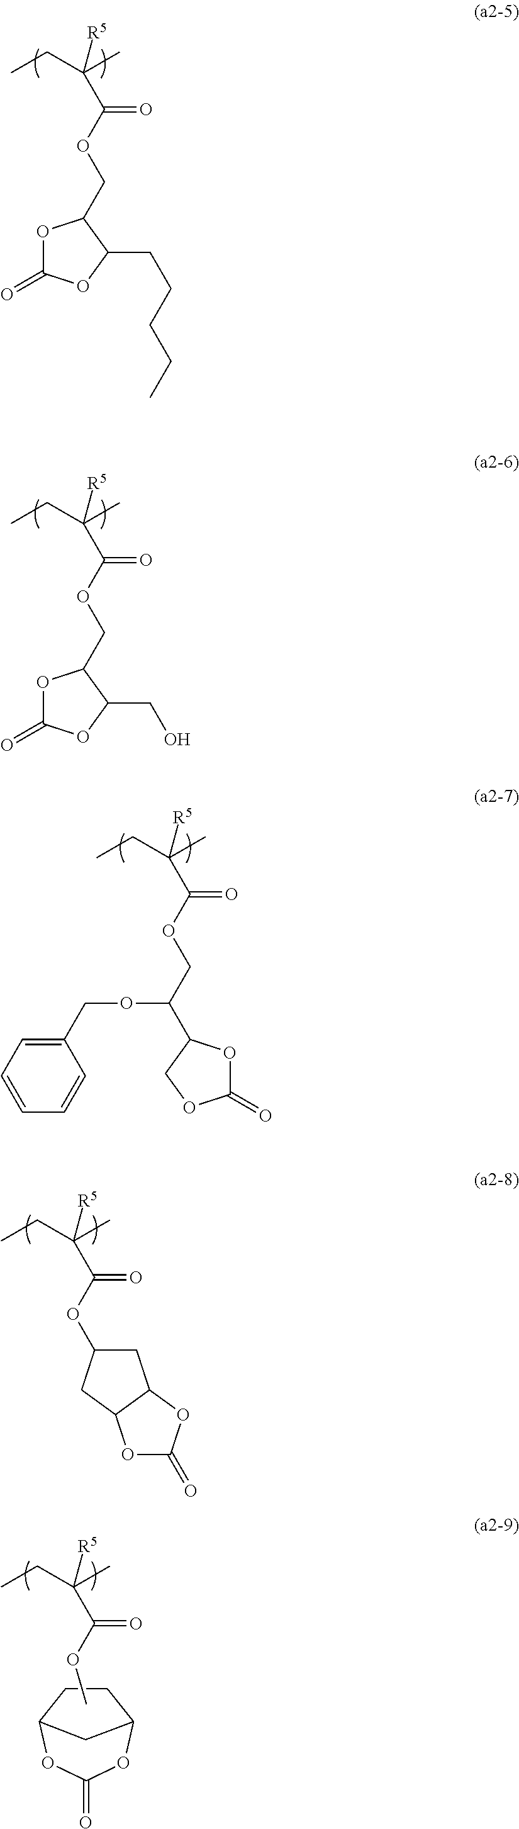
C(OC(=O)C([R5])(CC)C)C1OC(=O)OC1CCCCC.C(OC(=O)C([R5])(CC)C)C1OC(=O)OC1CO.C(OC(=O)C([R5])(CC)C)C(OCC1=CC=CC=C1)C1OC(=O)OC1.O(C(=O)C([R5])(CC)C)C1CC2C(C1)OC(=O)O2.C12OC(=O)OC(CC1)C2.C(=O)(C([R5])(CC)C)OC
